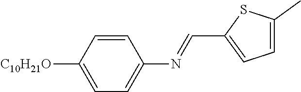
C1=CC([C10H21O])=CC=C1N=CC1=CC=C(C)S1
